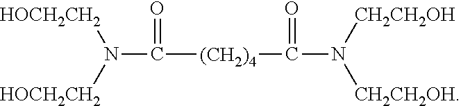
N(C([(CH2)4]C(=O)N([CH2CH2OH])[CH2CH2OH])=O)([HOCH2CH2])[HOCH2CH2]
